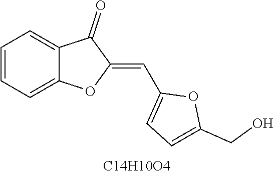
C1=CC=C2C(=C1)C(=O)C(=CC1=CC=C(CO)O1)O2.[C14H10O4]
